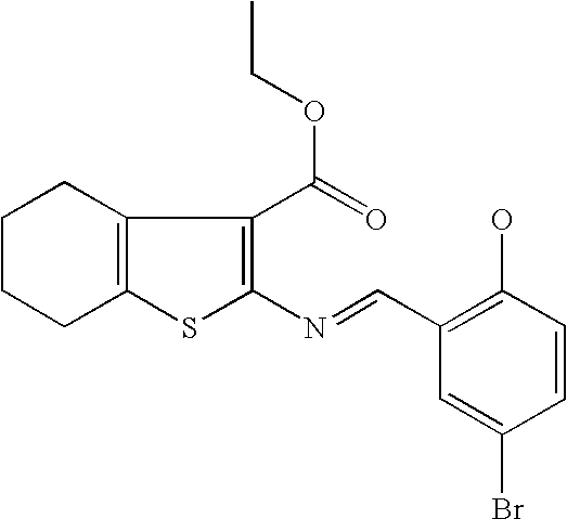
C1CCC2=C(C1)C(C(=O)OCC)=C(N=CC1=C(O)C=CC(Br)=C1)S2
